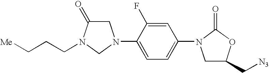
C1C(=O)N(CCC[Me])CN1C1=CC=C(N2CC(C[N3])OC2=O)C=C1F
